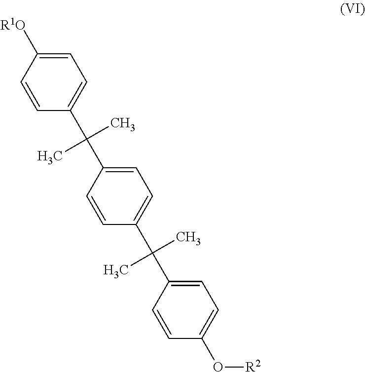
C1=CC([R1O])=CC=C1C(C1=CC=C(C(C2=CC=C(O[R2])C=C2)(C)C)C=C1)(C)C
